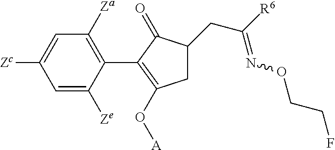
C1=C([Zc])C=C([Ze])C(C2=C(O[A])CC(CC([R6])=NOCCF)C2=O)=C1[Za]
